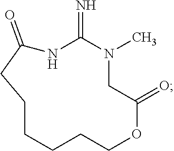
C1CCCCOC(=O)CN(C)C(=N)NC(=O)C1
